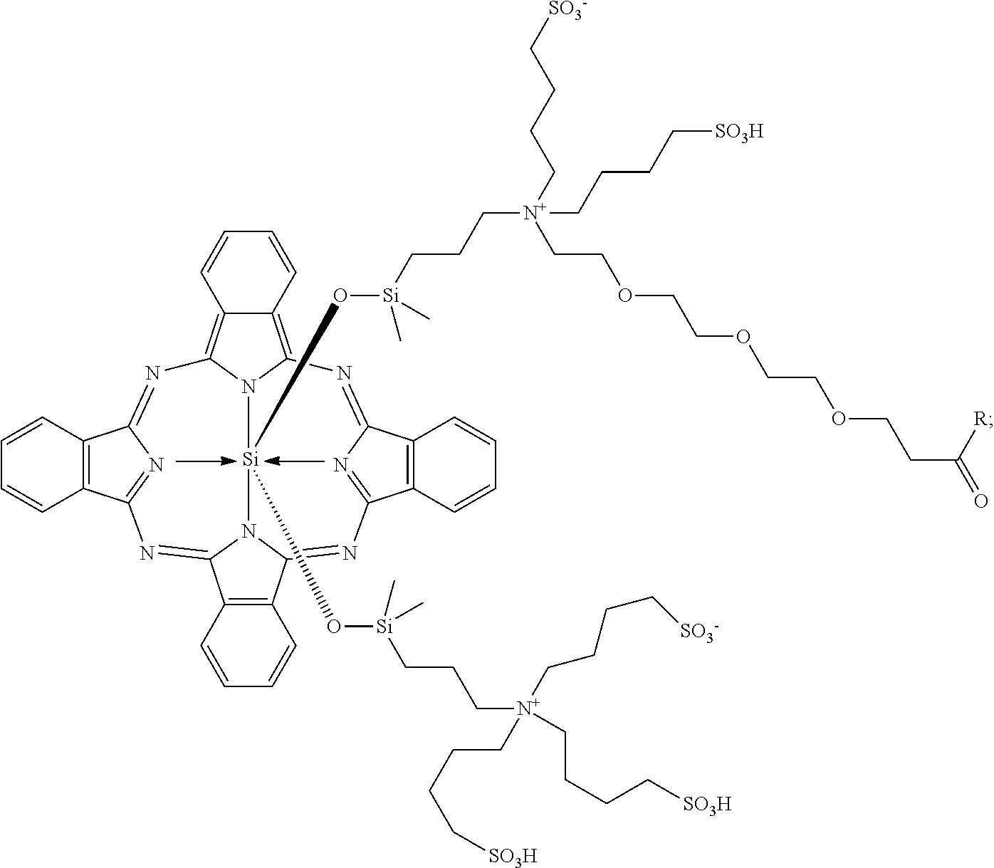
C12=C3N4[Si](O[Si](CCC[N+](CCOCCOCCOCCC(=O)[R])(CCCC[SO3H])CCCC[SO3-])(C)C)(O[Si](CCC[N+](CCCC[SO3-])(CCCC[SO3H])CCCC[SO3H])(C)C)N5C(=NC6=NC(=N3)C3=C6C=CC=C3)C3=C(C=CC=C3)C5=NC3=NC(=NC4=C1C=CC=C2)C1=C3C=CC=C1
